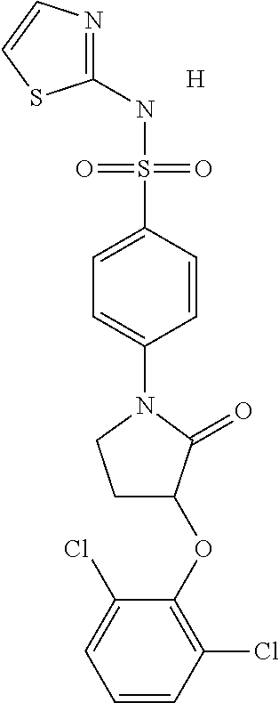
C1(NS(C2=CC=C(N3CCC(OC4=C(Cl)C=CC=C4Cl)C3=O)C=C2)(=O)=O)=NC=CS1.[H]
